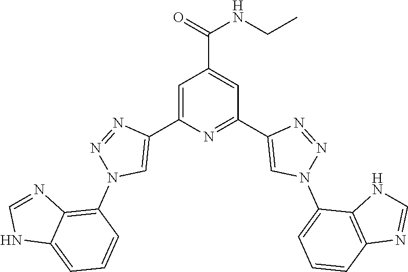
C1=C(C2=CN(C3=C4C(=CC=C3)NC=N4)N=N2)N=C(C2=CN(C3=CC=CC4=C3NC=N4)N=N2)C=C1C(=O)NCC
